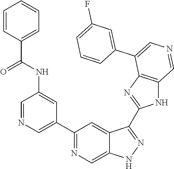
C1(C2=CN=CC(NC(=O)C3=CC=CC=C3)=C2)=NC=C2C(=C1)C(C1=NC3=C(N1)C=NC=C3C1=CC(F)=CC=C1)=NN2
